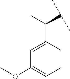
CC(C1=CC(OC)=CC=C1)C(C)C
